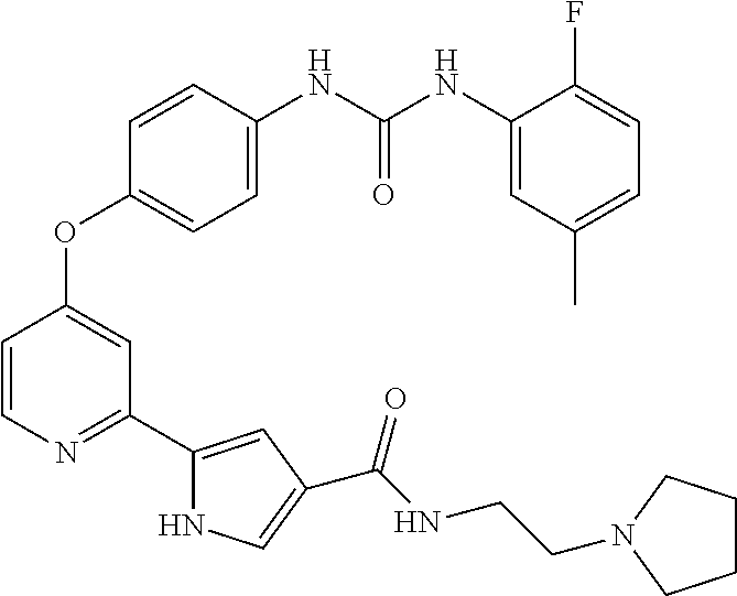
C1=CN=C(C2=CC(C(NCCN3CCCC3)=O)=CN2)C=C1OC1=CC=C(NC(NC2=CC(C)=CC=C2F)=O)C=C1
